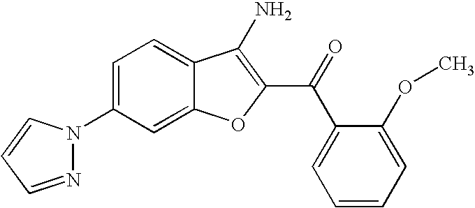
C1(N2N=CC=C2)=CC=C2C(=C1)OC(C(C1=CC=CC=C1OC)=O)=C2N
